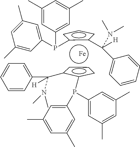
[Fe].c1c-cc(P(C2=CC(C)=CC(C)=C2)C2=CC(C)=CC(C)=C2)c-1C(C1=CC=CC=C1)(N(C)C)[H].c1(P(C2=CC(C)=CC(C)=C2)C2=CC(C)=CC(C)=C2)c(C(N(C)C)(C2=CC=CC=C2)[H])-ccc-1
